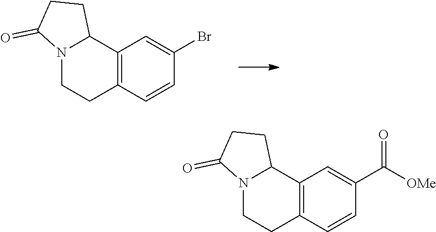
N12CCC3=C(C1CCC2=O)C=C(Br)C=C3.N12CCC3=C(C1CCC2=O)C=C(C([OMe])=O)C=C3
